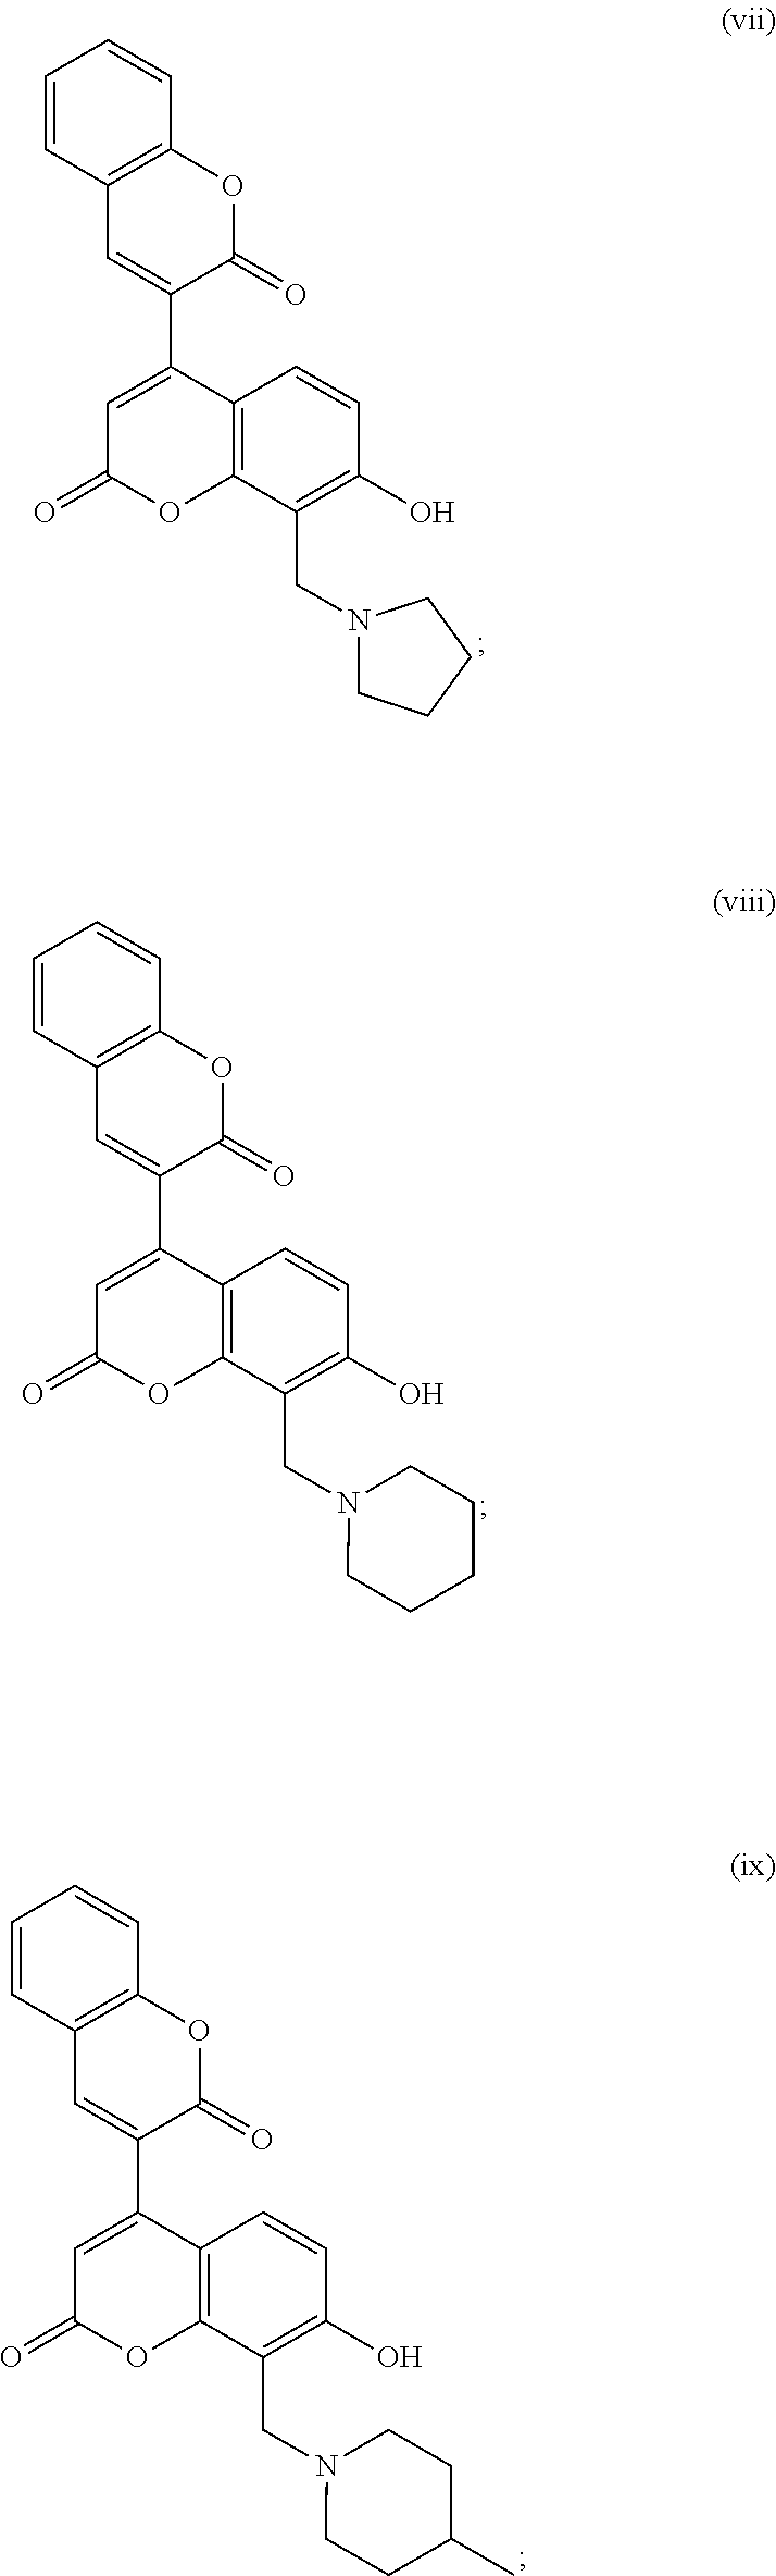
C1=CC2=C(C=C1)OC(=O)C(C1=CC(=O)OC3=C1C=CC(O)=C3CN1CCCC1)=C2.C1=CC2=C(C=C1)OC(=O)C(C1=CC(=O)OC3=C1C=CC(O)=C3CN1CCCCC1)=C2.C1=CC2=C(C=C1)OC(=O)C(C1=CC(=O)OC3=C1C=CC(O)=C3CN1CCC(C)CC1)=C2
